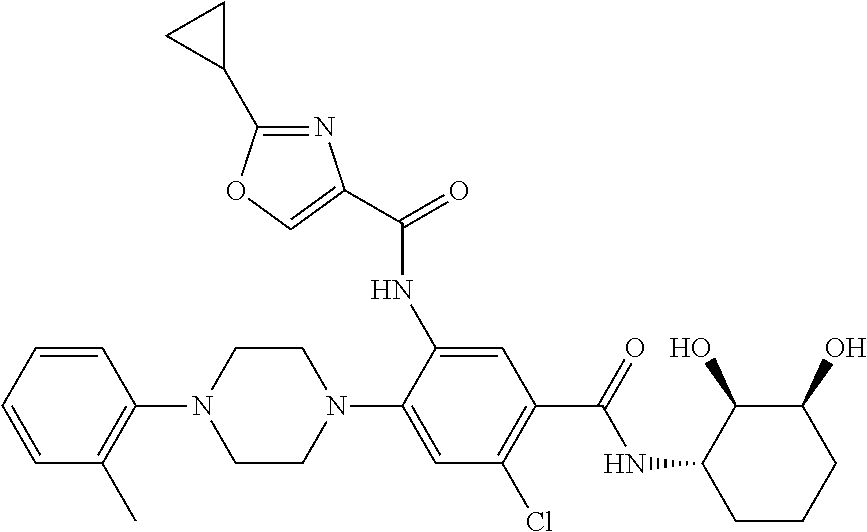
C1=CC=CC(N2CCN(C3=CC(Cl)=C(C(=O)NC4CCCC(O)C4O)C=C3NC(=O)C3=COC(C4CC4)=N3)CC2)=C1C
